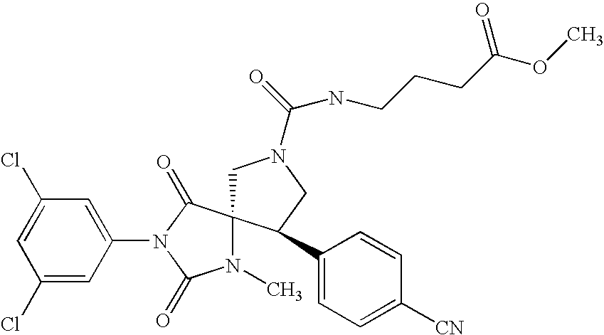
C1N(C(NCCCC(OC)=O)=O)CC(C2=CC=C([CN])C=C2)C12N(C)C(=O)N(C1=CC(Cl)=CC(Cl)=C1)C2=O
